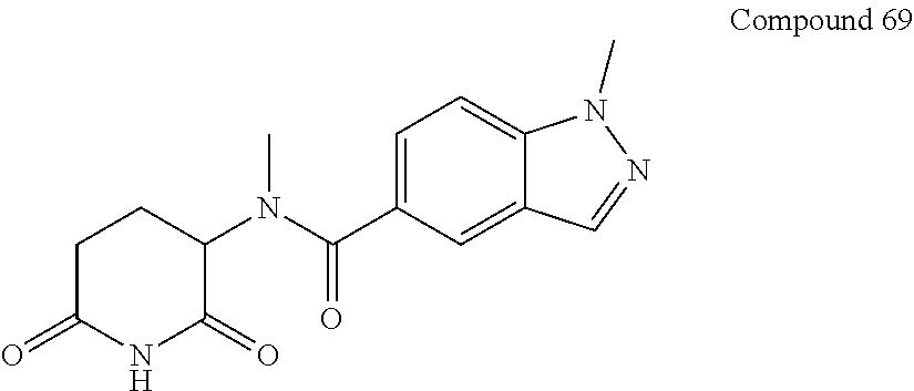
C1(N(C(C2=CC=C3C(=C2)C=NN3C)=O)C)C(=O)NC(=O)CC1
